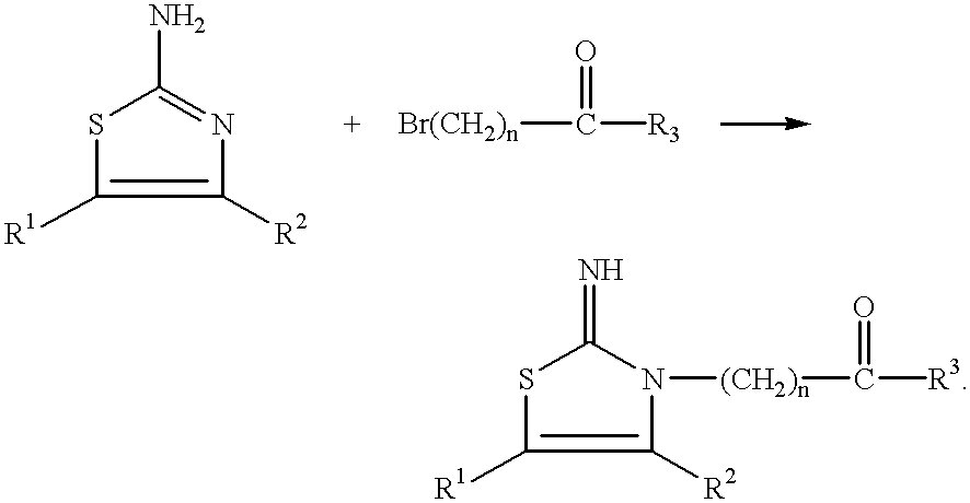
S1C([R1])=C([R2])N=C1N.[Br(CH2)n]C([R3])=O.S1C([R1])=C([R2])N([(CH2)n]C([R3])=O)C1=N
